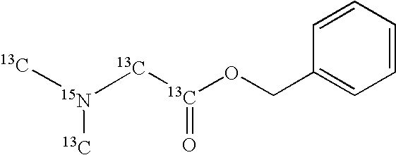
[13C][15N]([13C])[13C][13C](=O)OCC1=CC=CC=C1
